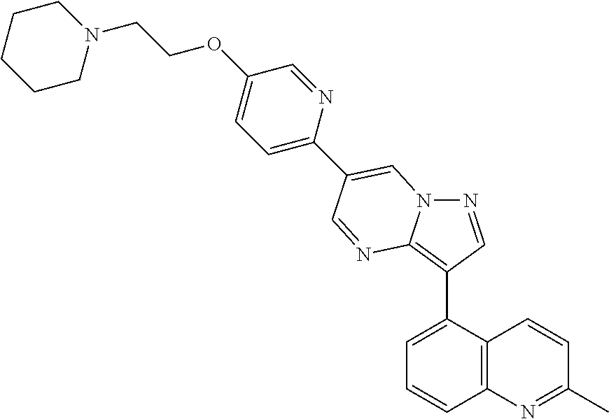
C1=C(C2=C3N(N=C2)C=C(C2=CC=C(OCCN4CCCCC4)C=N2)C=N3)C2=C(C=C1)N=C(C)C=C2
